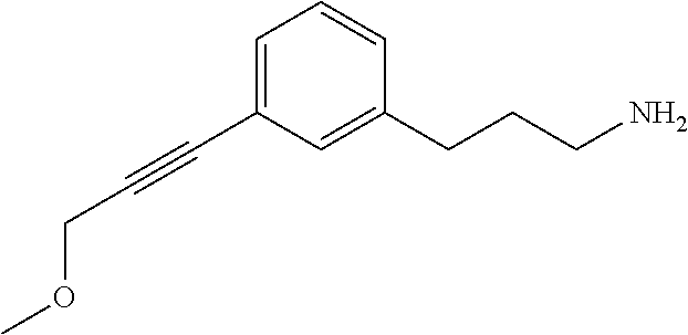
C1=C(C#CCOC)C=C(CCCN)C=C1
